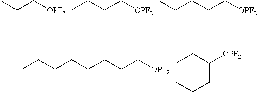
CCC[OPF2].C(CC[OPF2])C.C(CC[OPF2])CC.C(CC[OPF2])CCCCC.C1CCCC([OPF2])C1
